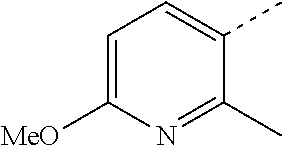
C1=C([MeO])N=C(C)C(C)=C1
